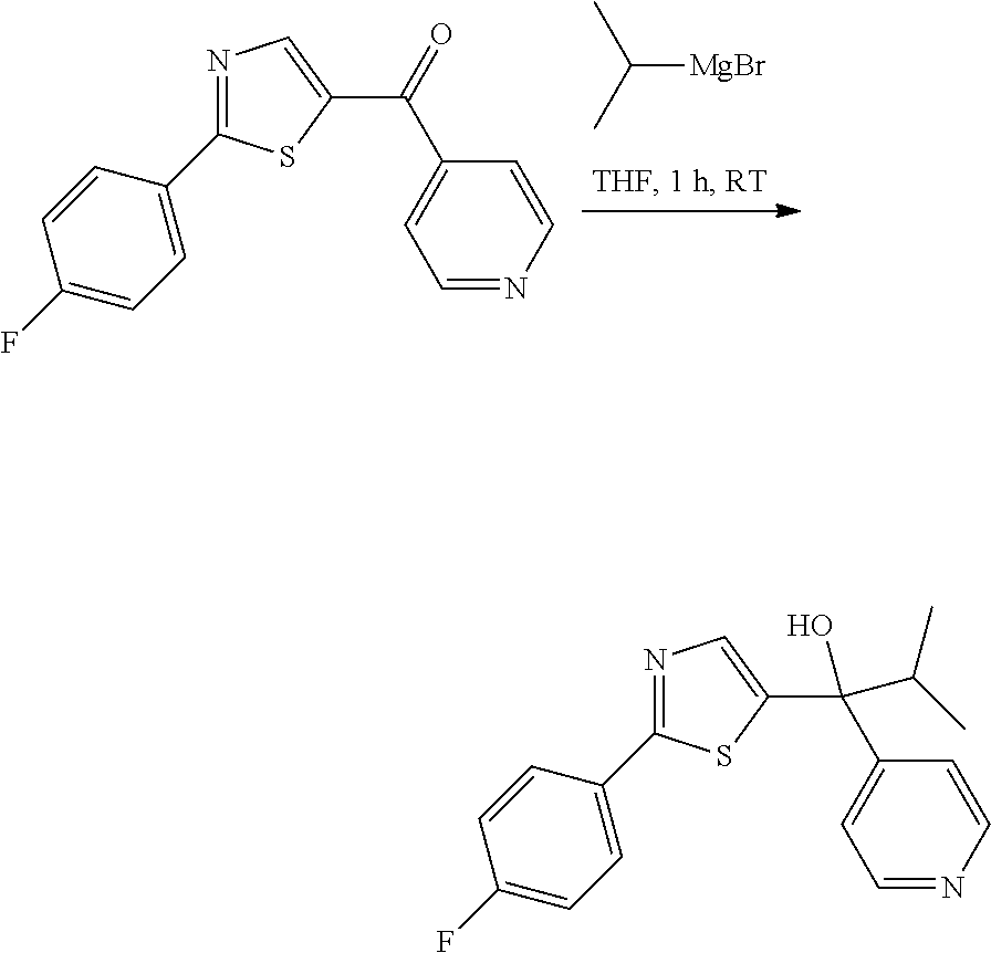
N1=C(C2=CC=C(F)C=C2)SC(C(=O)C2=CC=NC=C2)=C1.C([MgBr])(C)C.N1=C(C2=CC=C(F)C=C2)SC(C(C2=CC=NC=C2)(O)C(C)C)=C1
